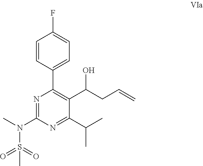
FC1=CC=C(C2=C(C(CC=C)O)C(C(C)C)=NC(N(C)S(=O)(=O)C)=N2)C=C1
